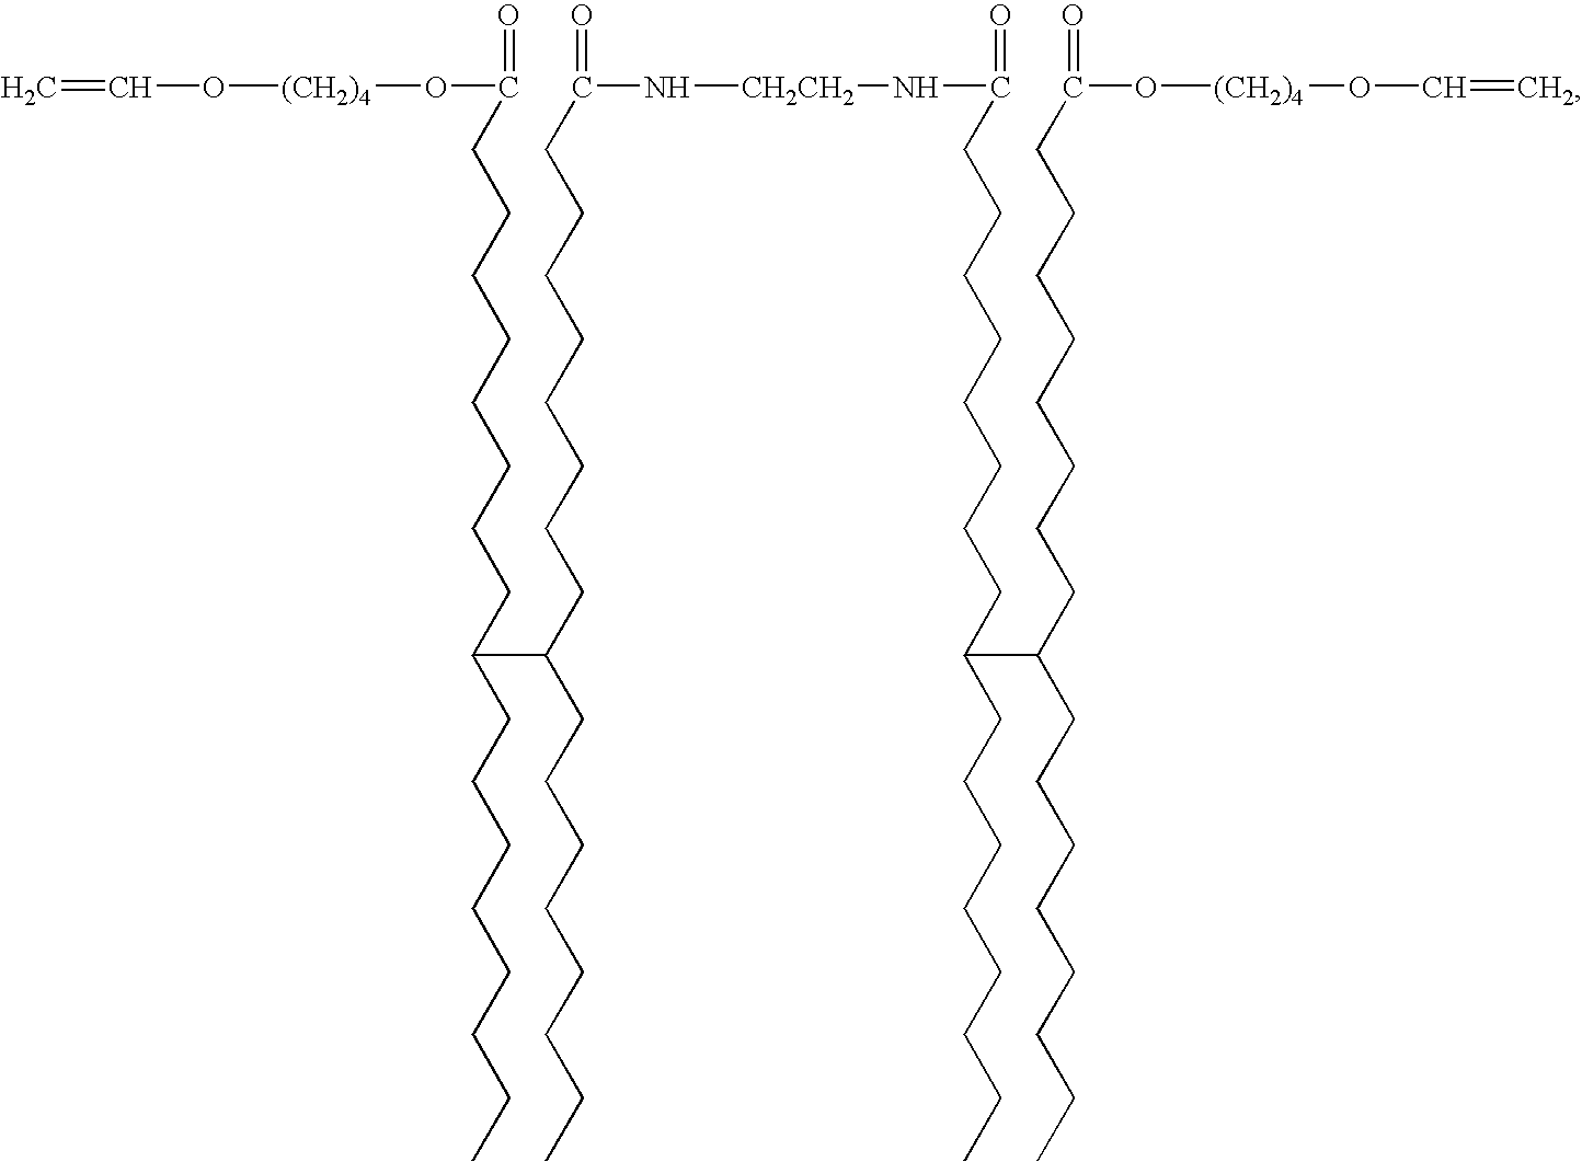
C(=O)(CCCCCCCCC(CCCCCCCC)C(CCCCCCCC)CCCCCCCCC(=O)N[CH2CH2]NC(=O)CCCCCCCCC(CCCCCCCC)C(CCCCCCCC)CCCCCCCCC(O[(CH2)4]OC=C)=O)O[(CH2)4]OC=C
